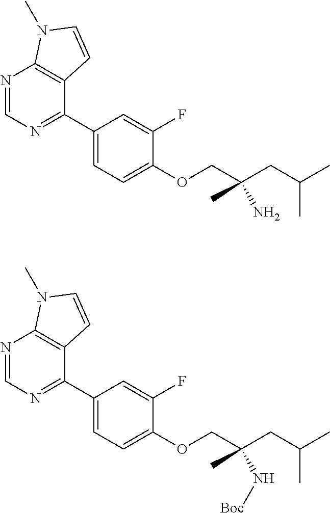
C1(OCC(CC(C)C)(C)N)=CC=C(C2=NC=NC3=C2C=CN3C)C=C1F.C1(OCC(CC(C)C)(C)N[Boc])=CC=C(C2=NC=NC3=C2C=CN3C)C=C1F
